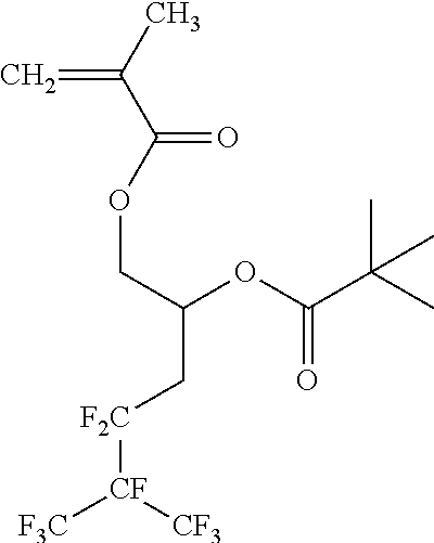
CC(C(OCC(OC(C(C)(C)C)=O)C[F2C][CF]([CF3])[F3C])=O)=C
